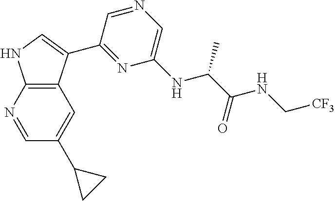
C1=NC2=C(C=C1C1CC1)C(C1=NC(NC(C(NC[CF3])=O)C)=CN=C1)=CN2
